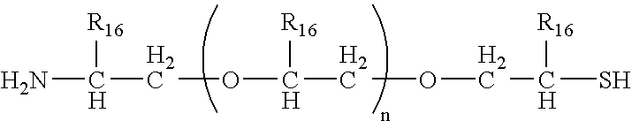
NC(COC(COCC(S)[R16])[R16])[R16]
